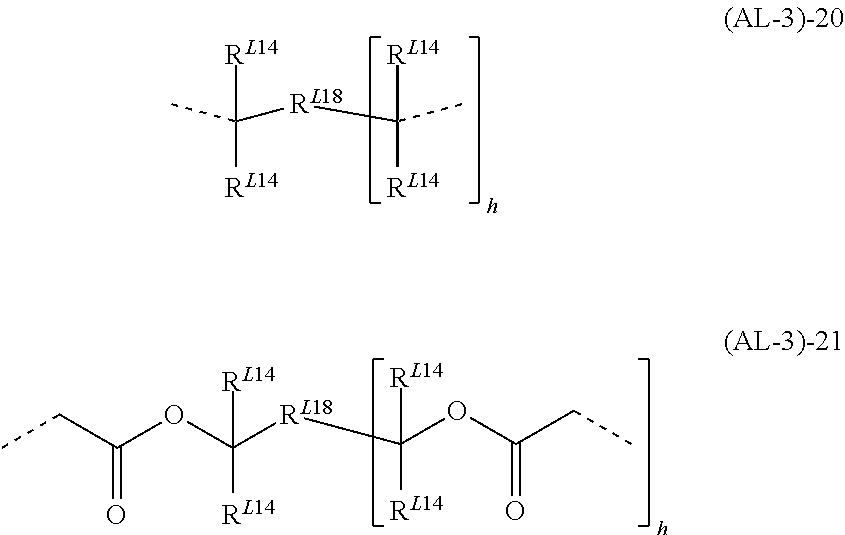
CC([RL18]C([RL14])([RL14])C)([RL14])[RL14].CCC(OC([RL18]C([RL14])([RL14])OC(=O)CC)([RL14])[RL14])=O
